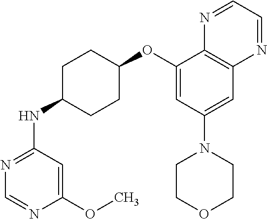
C1(NC2CCC(OC3=CC(N4CCOCC4)=CC4=C3N=CC=N4)CC2)=NC=NC(OC)=C1
